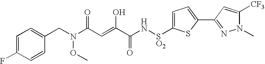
N(CC1=CC=C(F)C=C1)(OC)C(C=C(O)C(N[SO2]C1=CC=C(C2=NN(C)C([CF3])=C2)S1)=O)=O
